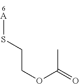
C(CS[A])OC(=O)C
